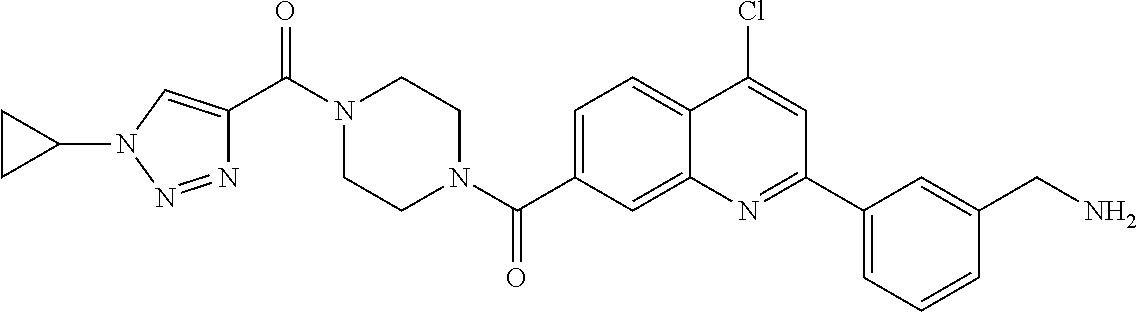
N1(C(C2=CN(C3CC3)N=N2)=O)CCN(C(=O)C2=CC=C3C(=C2)N=C(C2=CC=CC(CN)=C2)C=C3Cl)CC1
